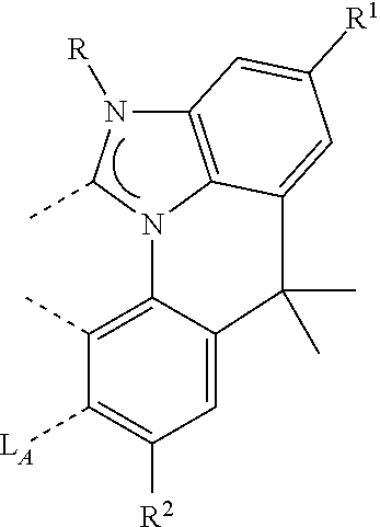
C1=C2C(=C(C)C([LA])=C1[R2])N1C3=C(N([R])C1C)C=C([R1])C=C3C2(C)C
